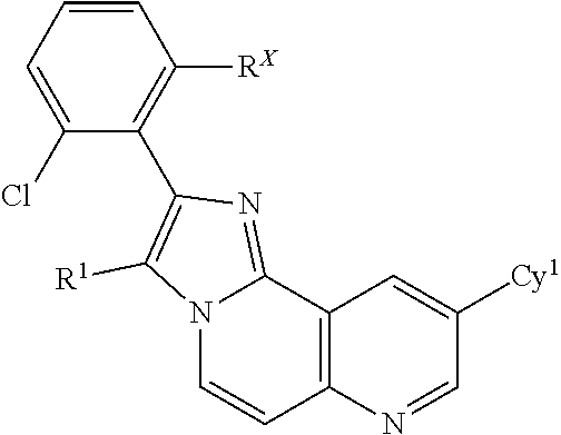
C1=C(Cl)C(C2=C([R1])N3C(=N2)C2=C(C=C3)N=CC([Cy1])=C2)=C([RX])C=C1
